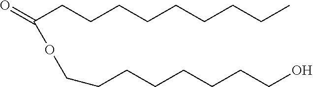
C(CCCCCCCCC)(OCCCCCCCCO)=O
